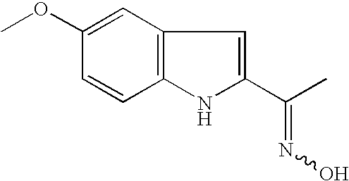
C12=C(NC(C(C)=NO)=C1)C=CC(OC)=C2
